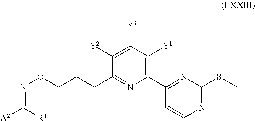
C1(C2=NC(SC)=NC=C2)=C([Y1])C([Y3])=C([Y2])C(CCCON=C([A2])[R1])=N1
